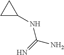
C1(NC(N)=N)CC1
